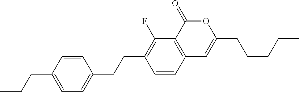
C12=C(C(=O)OC(CCCCC)=C1)C(F)=C(CCC1=CC=C(CCC)C=C1)C=C2
